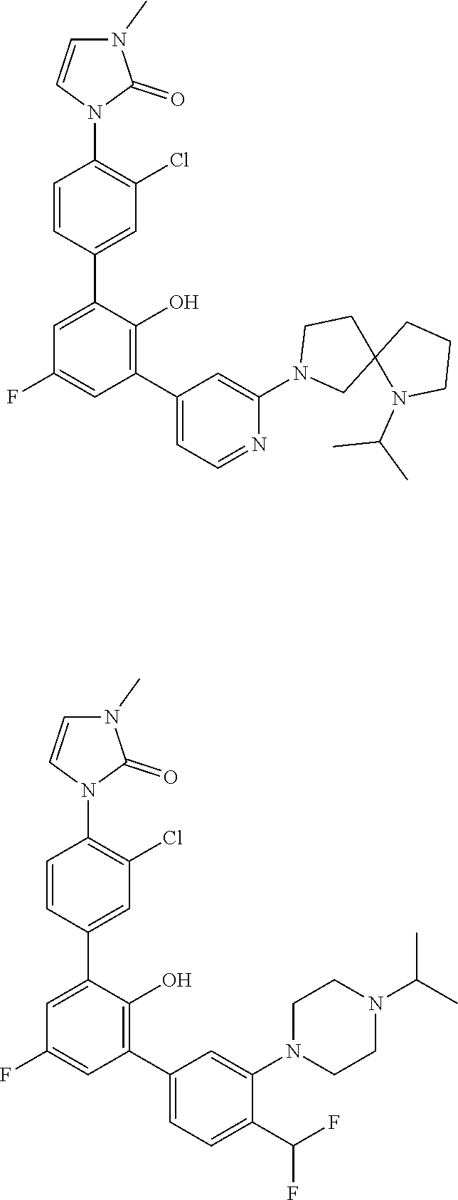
C1=CC(C2=CC(F)=CC(C3=CC=NC(N4CC5(CC4)N(C(C)C)CCC5)=C3)=C2O)=CC(Cl)=C1N1C(=O)N(C)C=C1.C1=CC(C2=CC(F)=CC(C3=CC=C(C(F)F)C(N4CCN(C(C)C)CC4)=C3)=C2O)=CC(Cl)=C1N1C(=O)N(C)C=C1
